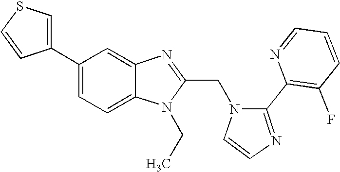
C12=CC=C(C3=CSC=C3)C=C1N=C(CN1C=CN=C1C1=C(F)C=CC=N1)N2CC
